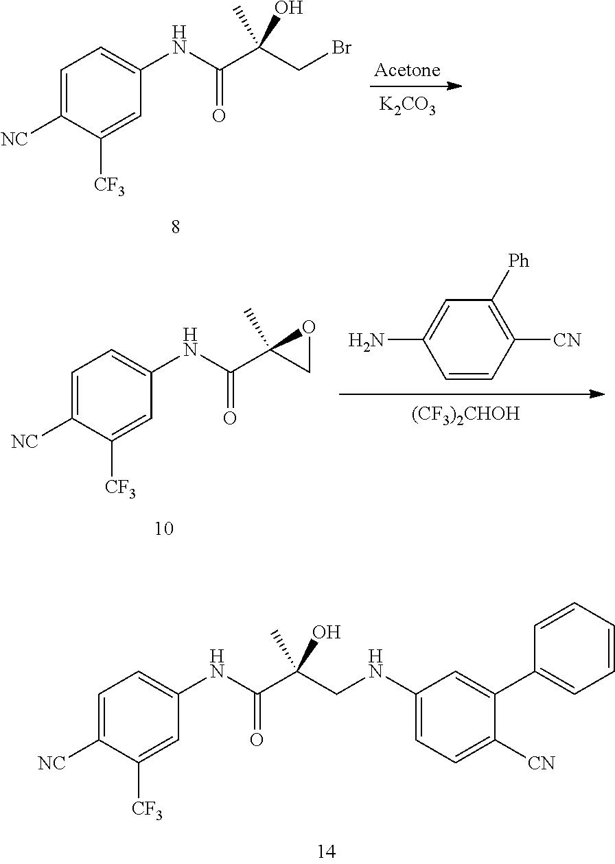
C1=C([NC])C([CF3])=CC(NC(C(CBr)(C)O)=O)=C1.[K2CO3].C1=C([NC])C([CF3])=CC(NC(C2(C)CO2)=O)=C1.C1=C(N)C=CC([CN])=C1[Ph].[(CF3)2CHOH].C1=C([NC])C([CF3])=CC(NC(=O)C(CNC2=CC=C([CN])C(C3=CC=CC=C3)=C2)(C)O)=C1
